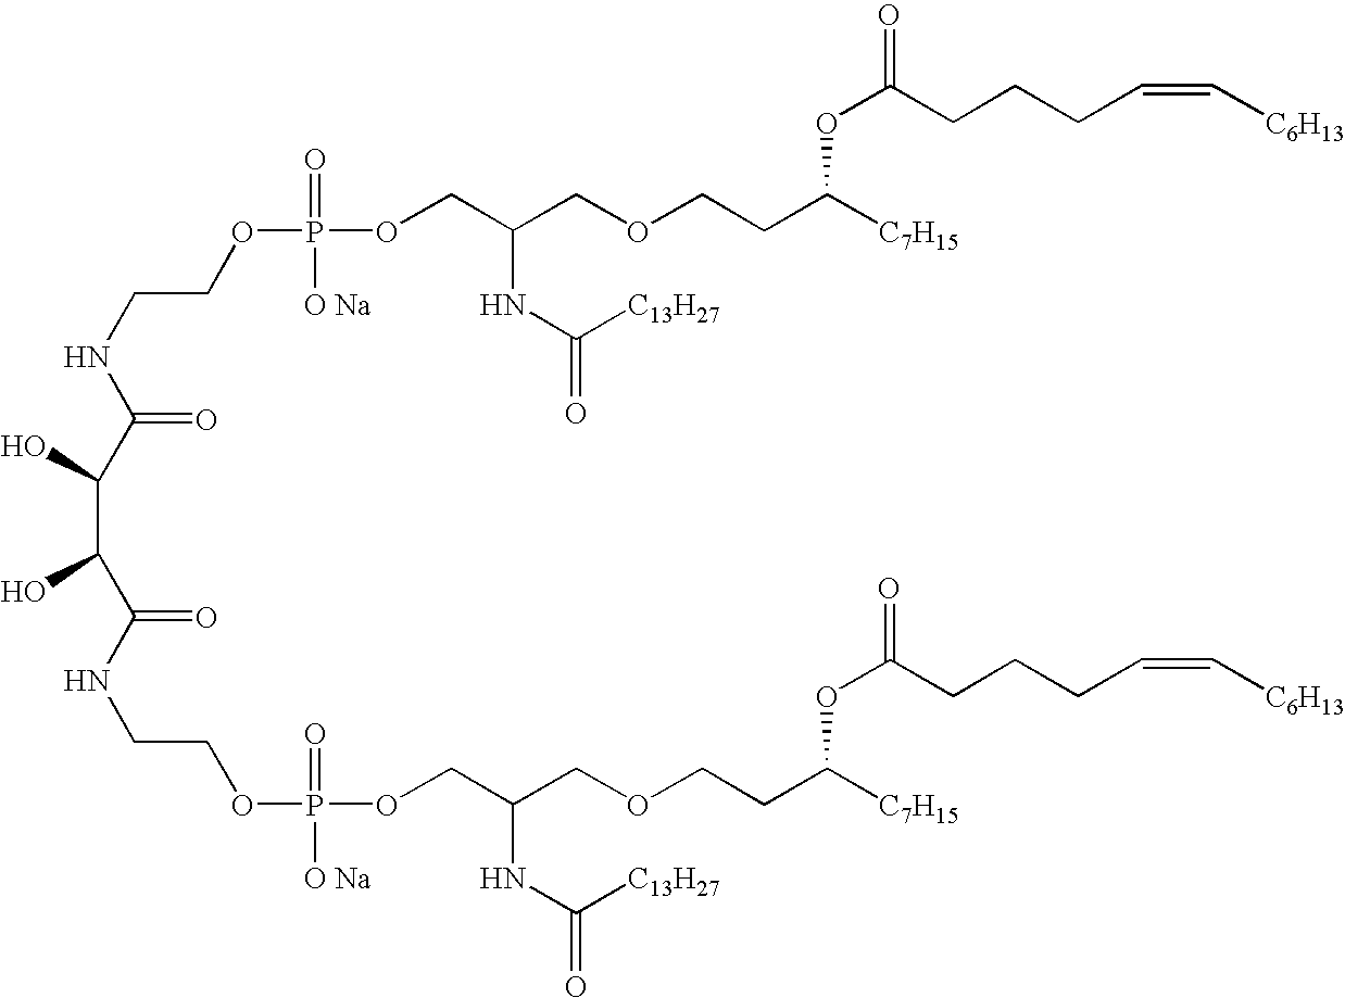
C(NC(=O)C(C(C(NCCOP([O Na])(=O)OCC(COCCC([C7H15])OC(=O)CCCC=C[C6H13])NC(=O)[C13H27])=O)O)O)COP(=O)([O Na])OCC(COCCC([C7H15])OC(=O)CCCC=C[C6H13])NC([C13H27])=O
